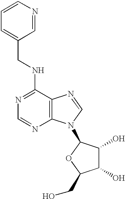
C1(NCC2=CC=CN=C2)=NC=NC2=C1N=CN2C1C(O)C(O)C(CO)O1
